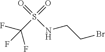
S(NCCBr)(=O)(=O)C(F)(F)F
